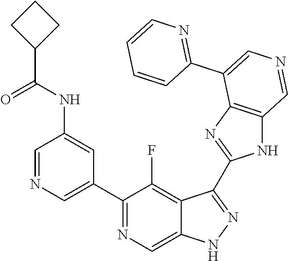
C1(C2=CN=CC(NC(=O)C3CCC3)=C2)=NC=C2C(=C1F)C(C1=NC3=C(N1)C=NC=C3C1=NC=CC=C1)=NN2
